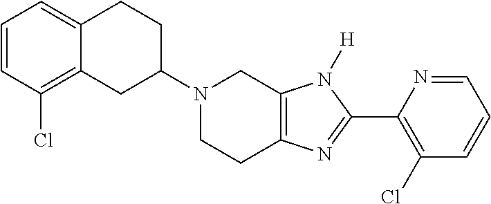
C12=CC=CC(Cl)=C1CC(N1CCC3=C(C1)N([H])C(C1=C(Cl)C=CC=N1)=N3)CC2
